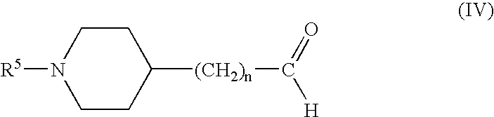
C1CC([(CH2)n]C(=O)[H])CCN1[R5]
